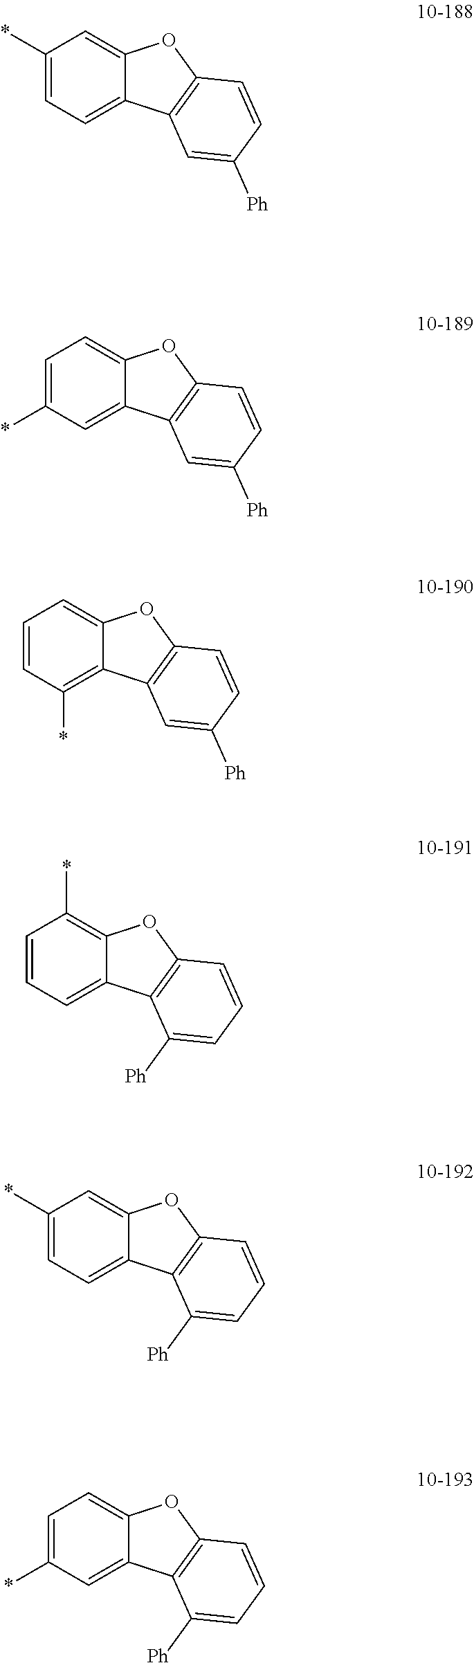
C1(*)=CC=C2C(=C1)OC1=C2C=C([Ph])C=C1.C1=C(*)C=C2C(=C1)OC1=C2C=C([Ph])C=C1.C1=CC(*)=C2C(=C1)OC1=C2C=C([Ph])C=C1.C1=CC=C2C(=C1*)OC1=C2C([Ph])=CC=C1.C1(*)=CC=C2C(=C1)OC1=C2C([Ph])=CC=C1.C1=C(*)C=C2C(=C1)OC1=C2C([Ph])=CC=C1
